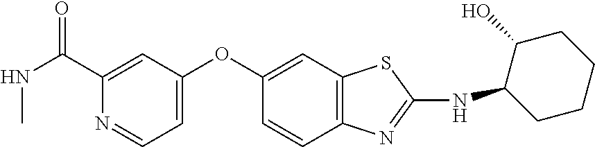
C1(C(NC)=O)=CC(OC2=CC3=C(C=C2)N=C(NC2CCCCC2O)S3)=CC=N1
